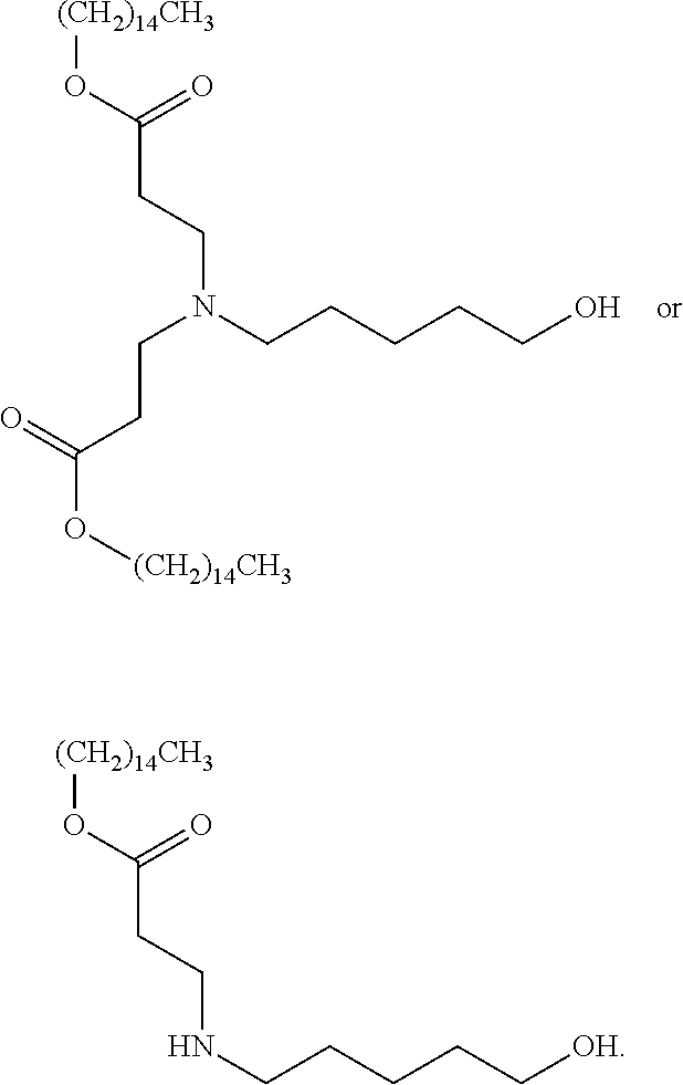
[(CH2)14CH3]OC(CCNCCCCC[OH])=O.[(CH2)14CH3]OC(CCN(CCCCCO)CCC(O[(CH2)14CH3])=O)=O
